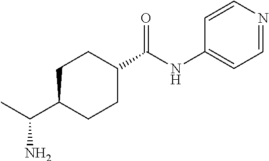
C(C1CCC(C(NC2=CC=NC=C2)=O)CC1)(C)N
